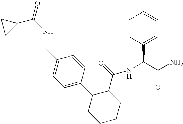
C1(CNC(C2CC2)=O)=CC=C(C2CCCCC2C(NC(C(N)=O)C2=CC=CC=C2)=O)C=C1
